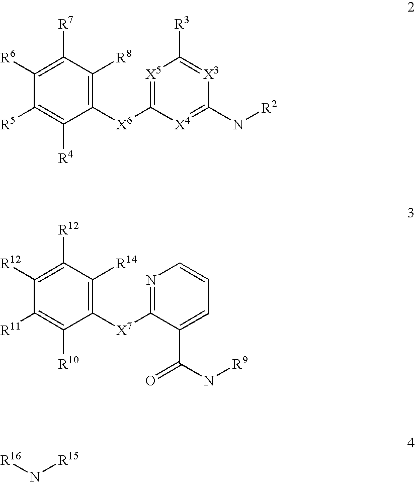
C1([X6]C2=[X5]C([R3])=[X3]C(N[R2])=[X4]2)=C([R8])C([R7])=C([R6])C([R5])=C1[R4].C1([X7]C2=NC=CC=C2C(=O)N[R9])=C([R14])C([R12])=C([R12])C([R11])=C1[R10].[R16]N[R15]
